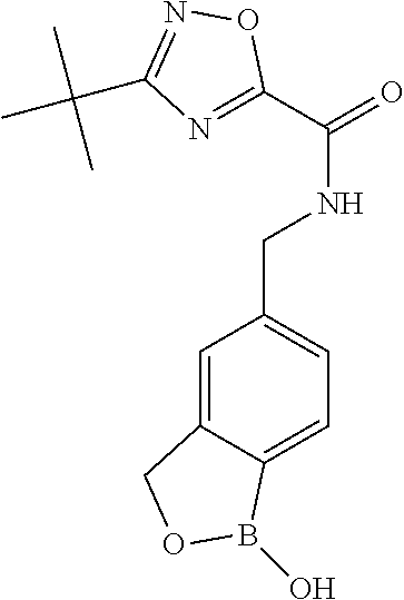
C1=C2C(=CC=C1CNC(=O)C1=NC(C(C)(C)C)=NO1)B(O)OC2
